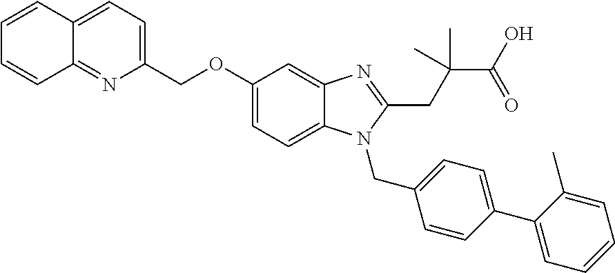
C1(COC2=CC=C3C(=C2)N=C(CC(C)(C(=O)O)C)N3CC2=CC=C(C3=CC=CC=C3C)C=C2)=CC=C2C(=N1)C=CC=C2
